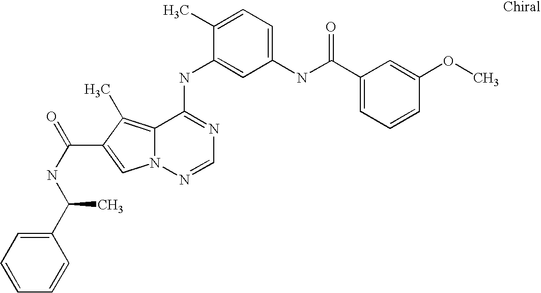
C1(C)=CC=C(NC(C2=CC=CC(OC)=C2)=O)C=C1NC1=NC=NN2C1=C(C)C(C(NC(C1=CC=CC=C1)C)=O)=C2
